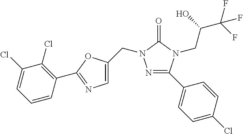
N1=C(C2=CC=C(Cl)C=C2)N(CC(C(F)(F)F)O)C(=O)N1CC1=CN=C(C2=C(Cl)C(Cl)=CC=C2)O1
